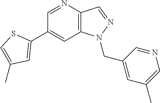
C1(C2=CC(C)=CS2)=CC2=C(C=NN2CC2=CC(C)=CN=C2)N=C1
